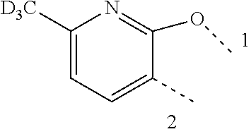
C1([D3C])=CC=C(C)C(OC)=N1
